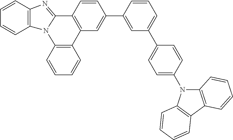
C1=CC2=C(C=C1)N1C(=NC3=C1C=CC=C3)C1=C2C=C(C2=CC(C3=CC=C(N4C5=C(C6=C4C=CC=C6)C=CC=C5)C=C3)=CC=C2)C=C1
